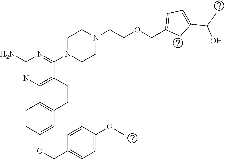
C1(N)=NC2=C(C(N3CCN(CCOCC4=CC=C(C(C)O)C4)CC3)=N1)CCC1=C2C=CC(OCC2=CC=C(OC)C=C2)=C1
